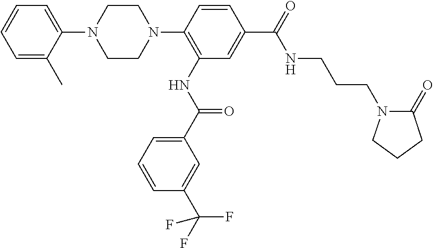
C1=CC=C(C)C(N2CCN(C3=C(NC(=O)C4=CC=CC(C(F)(F)F)=C4)C=C(C(NCCCN4C(=O)CCC4)=O)C=C3)CC2)=C1
